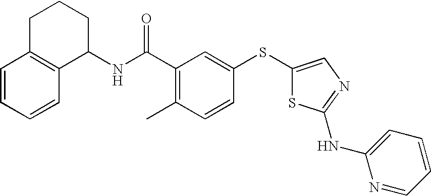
N(C(C1=C(C)C=CC(SC2=CN=C(NC3=CC=CC=N3)S2)=C1)=O)C1CCCC2=C1C=CC=C2
